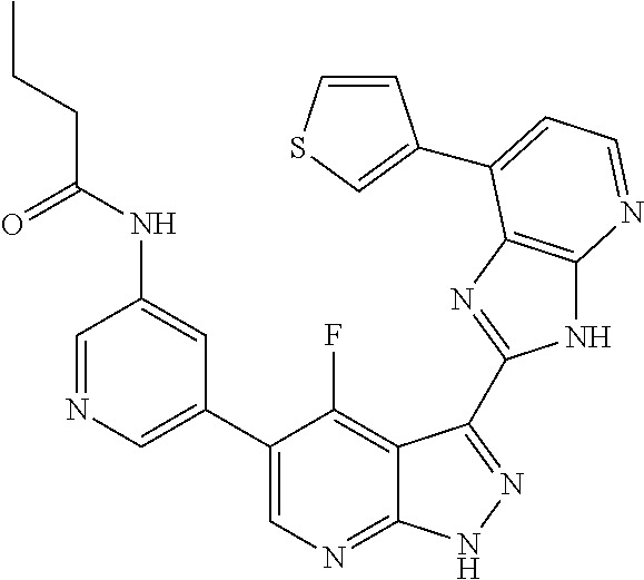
C1=NC=C(C2=CN=C3C(=C2F)C(C2=NC4=C(N2)N=CC=C4C2=CSC=C2)=NN3)C=C1NC(CCC)=O
